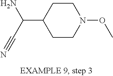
C1(C(N)C#N)CCN(OC)CC1
